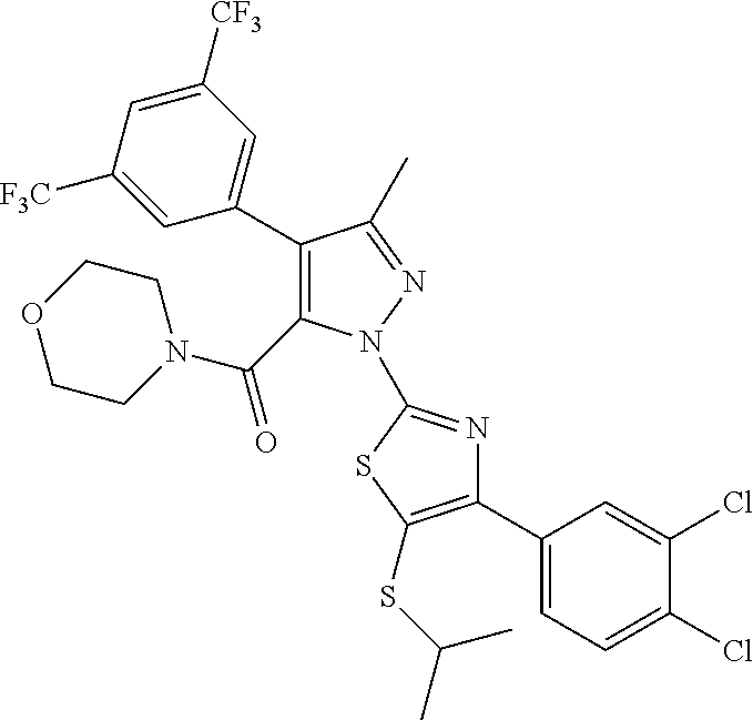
C1(C2=CC([CF3])=CC([F3C])=C2)=C(C(=O)N2CCOCC2)N(C2=NC(C3=CC=C(Cl)C(Cl)=C3)=C(SC(C)C)S2)N=C1C
